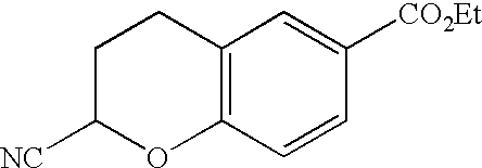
C12=C(C=CC([CO2Et])=C1)OC([NC])CC2
